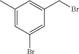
C1(C)=CC(Br)=CC(CBr)=C1
